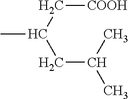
C(C[COOH])(CC(C)C)C
